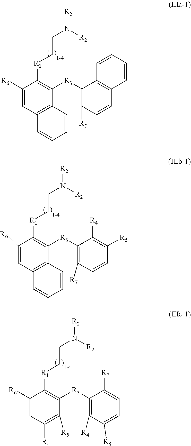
C1([R6])=CC2=C(C([R3]C3=C([R7])C=CC4=C3C=CC=C4)=C1[R1]CCN([R2])[R2])C=CC=C2.C1([R6])=CC2=C(C([R3]C3=C([R7])C=CC([R5])=C3[R4])=C1[R1]CCN([R2])[R2])C=CC=C2.C1([R6])=CC([R4])=C([R5])C([R3]C2=C([R4])C([R5])=CC=C2[R7])=C1[R1]CCN([R2])[R2]
